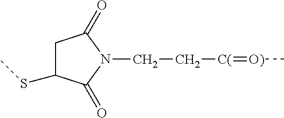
C1C(SC)C(=O)N(CC[C(]=[O)]C)C1=O
